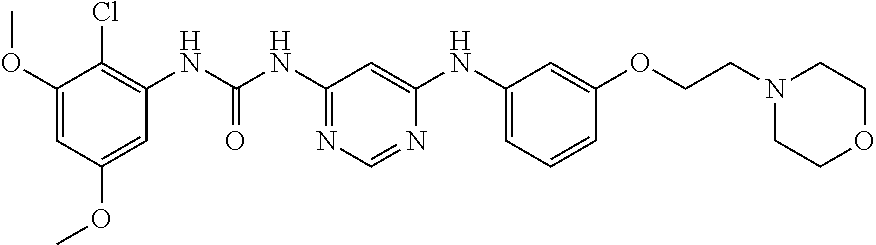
O(C1=CC(OC)=CC(NC(NC2=NC=NC(NC3=CC=CC(OCCN4CCOCC4)=C3)=C2)=O)=C1Cl)C
